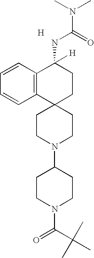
C12(CCN(C3CCN(C(=O)C(C)(C)C)CC3)CC1)CCC(NC(N(C)C)=O)([H])C1=C2C=CC=C1.[H]
